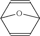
C1=CC2C=CC1O2
